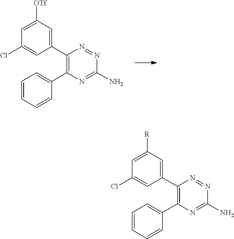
C1=CC=CC(C2=C(C3=CC([OTf])=CC(Cl)=C3)N=NC(N)=N2)=C1.C1=CC=CC(C2=C(C3=CC([R])=CC(Cl)=C3)N=NC(N)=N2)=C1
